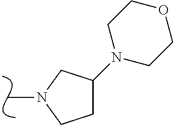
N1(C)CCC(N2CCOCC2)C1
